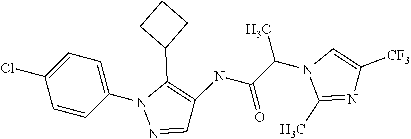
C1(N2C(C3CCC3)=C(NC(C(N3C(C)=NC([CF3])=C3)C)=O)C=N2)=CC=C(Cl)C=C1
